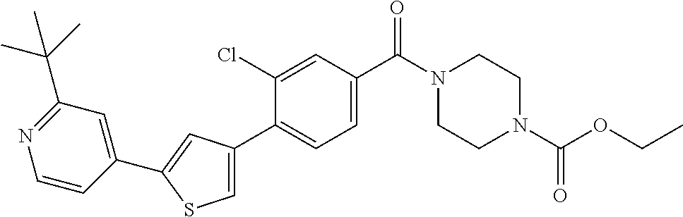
C1CN(C(C2=CC=C(C3=CSC(C4=CC(C(C)(C)C)=NC=C4)=C3)C(Cl)=C2)=O)CCN1C(OCC)=O
